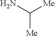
[Me]C(N)[Me]
